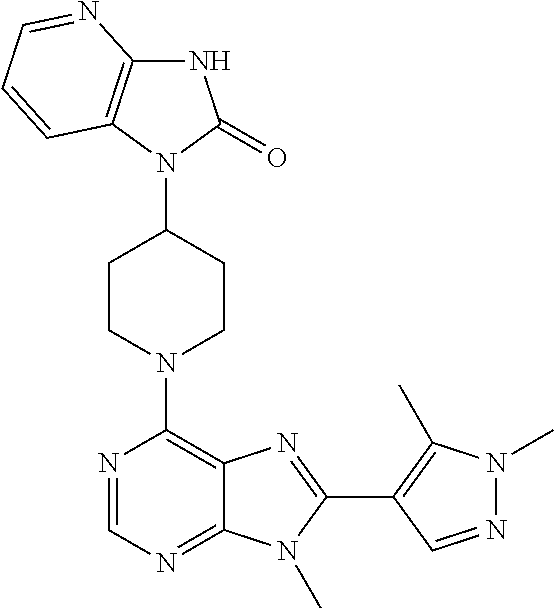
N1C2=C(N(C3CCN(C4=C5C(=NC=N4)N(C)C(C4=C(C)N(C)N=C4)=N5)CC3)C1=O)C=CC=N2
